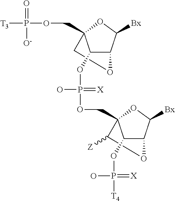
P([T3])(=O)([O-])OCC12COC(C1OP(=[X])(O)OCC13C([Z])OC(C1OP(=[X])(O)[T4])C([Bx])O3)C([Bx])O2
